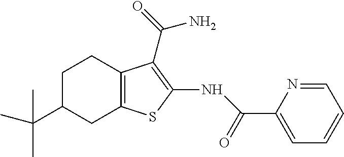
C1=NC(C(=O)NC2=C(C(N)=O)C3=C(S2)CC(C(C)(C)C)CC3)=CC=C1
